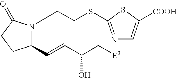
N1=C(SCCN2C(C=CC(C[E3])O)CCC2=O)SC([COOH])=C1
